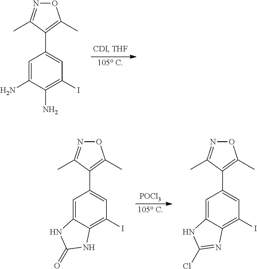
C1=C(N)C(N)=C(I)C=C1C1=C(C)ON=C1C.[105 C].[105 C].[POCl3].C1=C2C(=C(I)C=C1C1=C(C)ON=C1C)NC(=O)N2.C1=C2C(=C(I)C=C1C1=C(C)ON=C1C)N=C(Cl)N2
